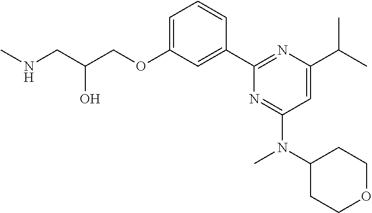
C1=C(OCC(CNC)O)C=C(C2=NC(C(C)C)=CC(N(C3CCOCC3)C)=N2)C=C1
